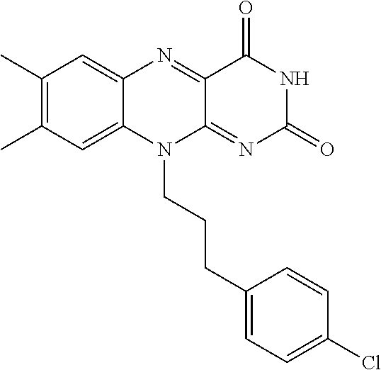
C1(C)=C(C)C=C2C(=C1)N=C1C(=NC(=O)NC1=O)N2CCCC1=CC=C(Cl)C=C1
